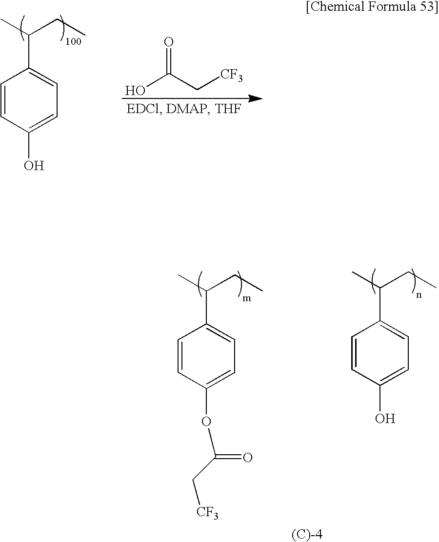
C1=CC(OC(C[CF3])=O)=CC=C1C(C)CC.C1=CC(O)=CC=C1C(C)CC.OC(C[CF3])=O.C1=CC(O)=CC=C1C(C)CC
